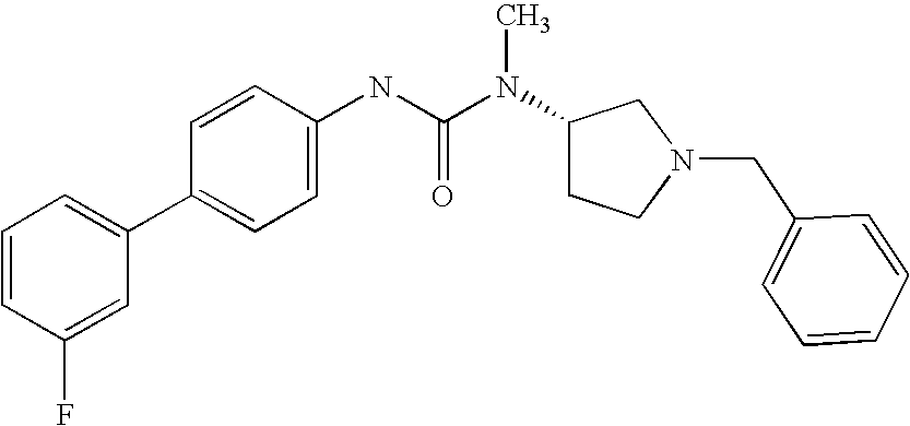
C1=CC(F)=CC(C2=CC=C(NC(N(C3CCN(CC4=CC=CC=C4)C3)C)=O)C=C2)=C1
